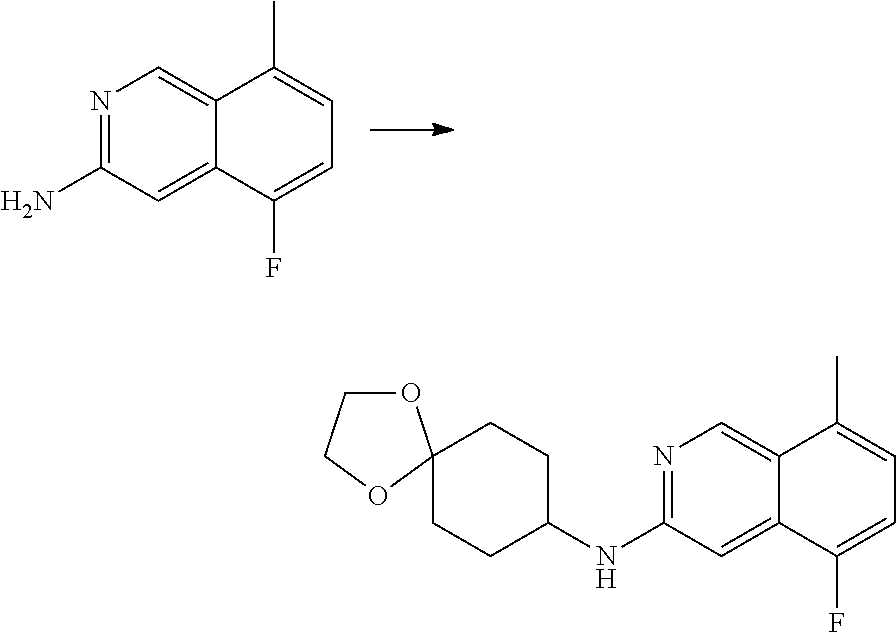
N1=C(N)C=C2C(=C1)C(C)=CC=C2F.N1=C(NC2CCC3(CC2)OCCO3)C=C2C(=C1)C(C)=CC=C2F
